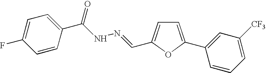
C1=C(C2=CC([CF3])=CC=C2)OC(C=NNC(C2=CC=C(F)C=C2)=O)=C1
